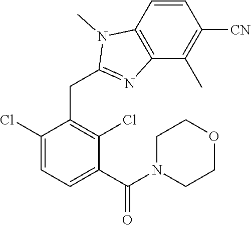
C1(Cl)=CC=C(C(N2CCOCC2)=O)C(Cl)=C1CC1=NC2=C(N1C)C=CC([CN])=C2C
